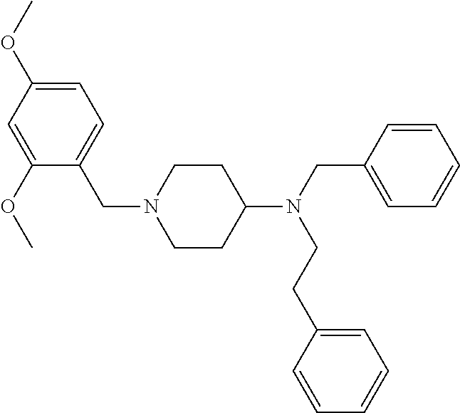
C1CC(N(CC2=CC=CC=C2)CCC2=CC=CC=C2)CCN1CC1=CC=C(OC)C=C1OC
